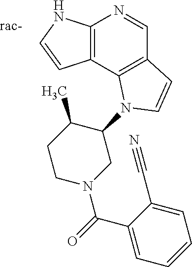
C12=C(NC=C1)N=CC1=C2N(C2C(C)CCN(C(C3=CC=CC=C3C#N)=O)C2)C=C1
